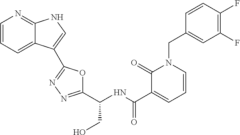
C1(C(NC(C2=CC=CN(CC3=CC(F)=C(F)C=C3)C2=O)=O)CO)=NN=C(C2=CNC3=NC=CC=C32)O1
